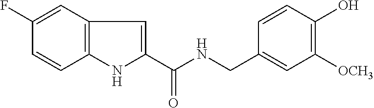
C1(F)=CC2=C(C=C1)NC(C(NCC1=CC([OCH3])=C(O)C=C1)=O)=C2
